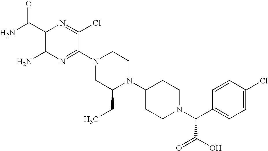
C1(C(N)=O)=C(N)N=C(N2CC(CC)N(C3CCN(C(C4=CC=C(Cl)C=C4)C(=O)O)CC3)CC2)C(Cl)=N1
